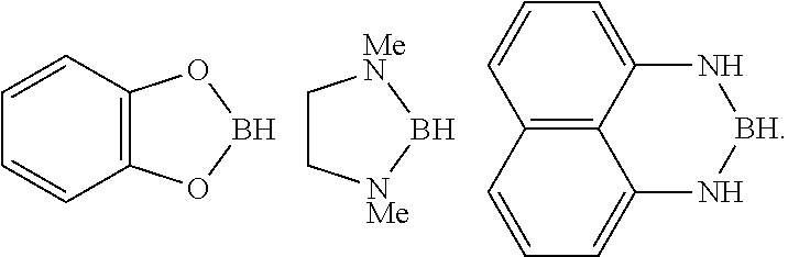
C12=C3C(=CC=C1)N[BH]NC3=CC=C2.C12=C(C=CC=C1)OBO2.C1C[MeN]B[NMe]1
